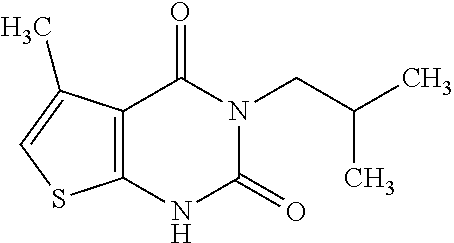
C12=C(NC(=O)N(CC(C)C)C1=O)SC=C2C
